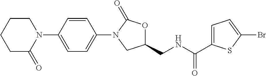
C1=CC(N2CCCCC2=O)=CC=C1N1C(=O)OC(CNC(=O)C2=CC=C(Br)S2)C1
